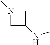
C1C(NC)CN1C
